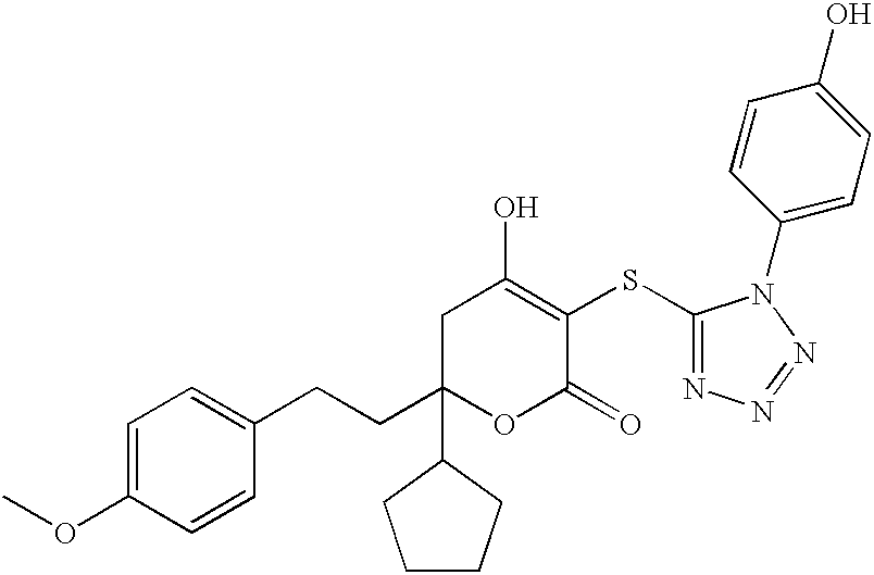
C1(OC)=CC=C(CCC2(C3CCCC3)OC(=O)C(SC3=NN=NN3C3=CC=C(O)C=C3)=C(O)C2)C=C1
